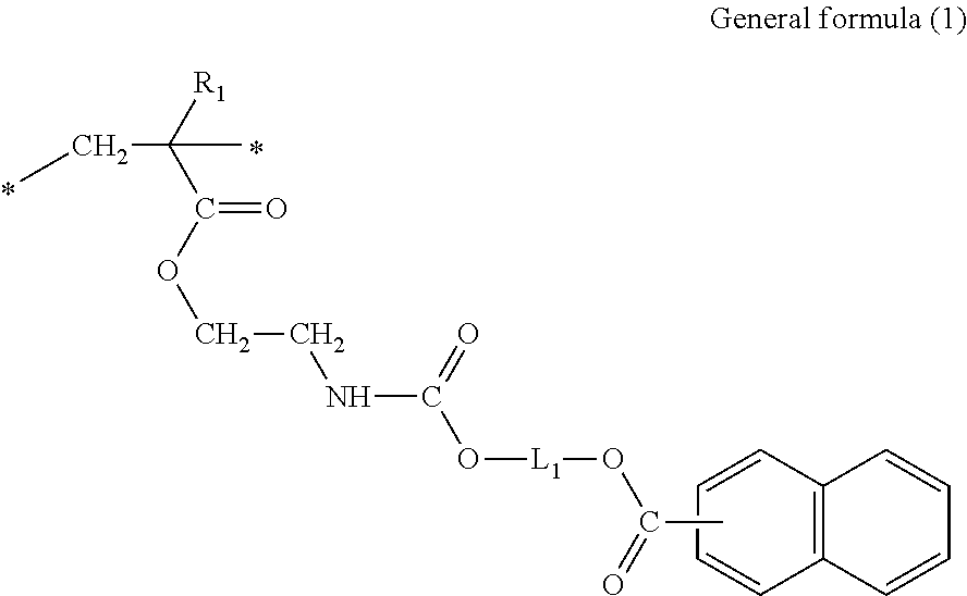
C12=C(C=CC=C1)C=CC=C2.CCC([R1])(C(OCCNC(O[L1]OC(=O)C)=O)=O)C
